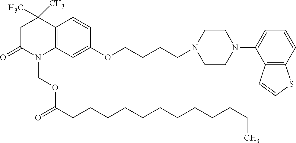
C12=C(C=C(OCCCCN3CCN(C4=CC=CC5=C4C=CS5)CC3)C=C1)N(COC(CCCCCCCCCCCC)=O)C(=O)CC2(C)C
